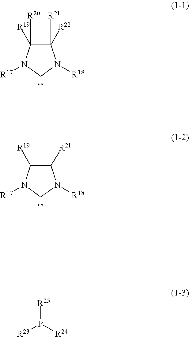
C1([R22])([R21])C([R19])([R20])N([R17])CN1[R18].C1([R21])=C([R19])N([R17])CN1[R18].[R23]P([R24])[R25]
